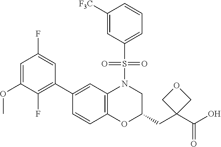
C1=C(OC)C(F)=C(C2=CC3=C(C=C2)OC(CC2(C(O)=O)COC2)CN3S(C2=CC=CC([F3C])=C2)(=O)=O)C=C1F
